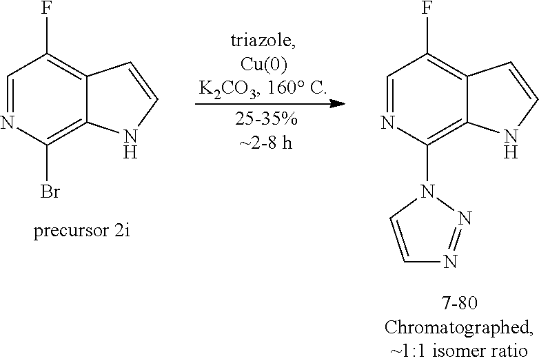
C1=NC(N2C=CN=N2)=C2C(=C1F)C=CN2.C1=NC(Br)=C2C(=C1F)C=CN2
